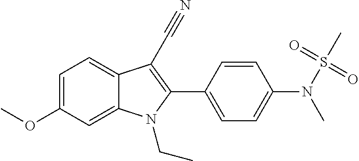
C12=CC=C(OC)C=C1N(CC)C(C1=CC=C(N(S(C)(=O)=O)C)C=C1)=C2C#N
